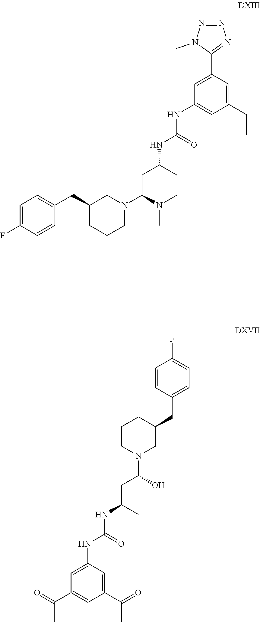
C1=C(C2=NN=NN2C)C=C(CC)C=C1NC(=O)NC(CC(N1CC(CC2=CC=C(F)C=C2)CCC1)N(C)C)C.C1=CC(CC2CCCN(C(CC(C)NC(=O)NC3=CC(C(C)=O)=CC(C(C)=O)=C3)O)C2)=CC=C1F
